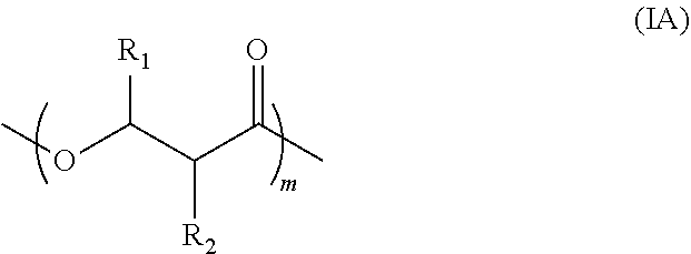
O(C(C(C(C)=O)[R2])[R1])C
